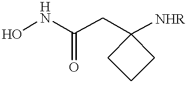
ONC(CC1([NHR])CCC1)=O
